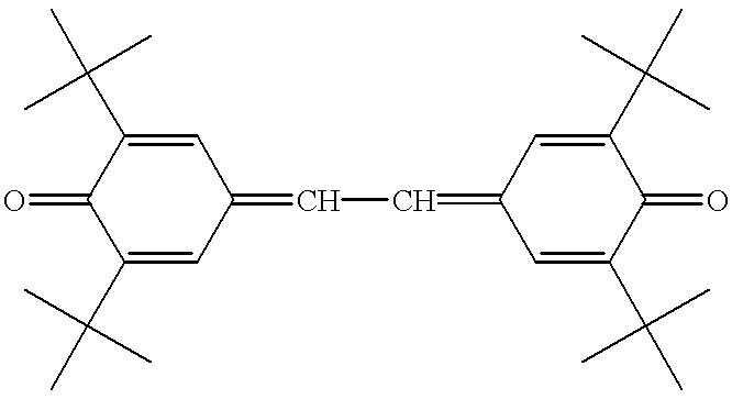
O=C1C(C(C)(C)C)=CC(=CC=C2C=C(C(C)(C)C)C(=O)C(C(C)(C)C)=C2)C=C1C(C)(C)C
